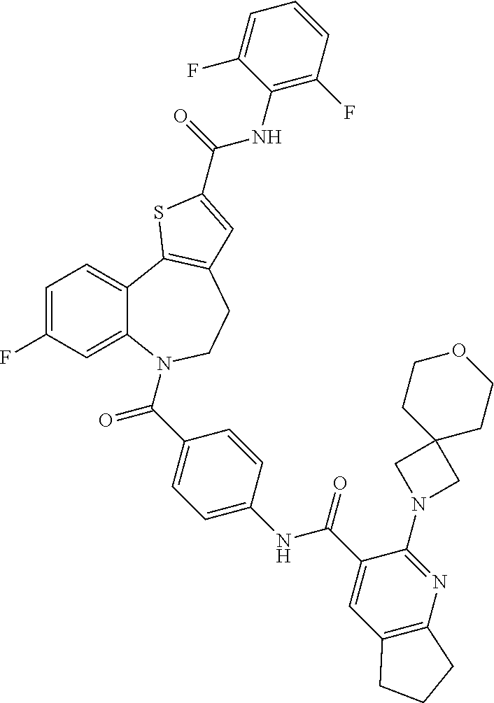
C1=C(F)C=C2C(=C1)C1=C(CCN2C(C2=CC=C(NC(C3=CC4=C(N=C3N3CC5(C3)CCOCC5)CCC4)=O)C=C2)=O)C=C(C(=O)NC2=C(F)C=CC=C2F)S1
